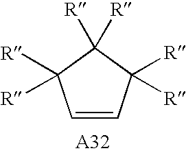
C1=CC([R])([R])C([R])([R])C1([R])[R]
